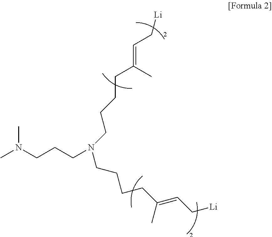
CN(CCCN(CCCCC(C)=CC[Li])CCCCC(C)=CC[Li])C
